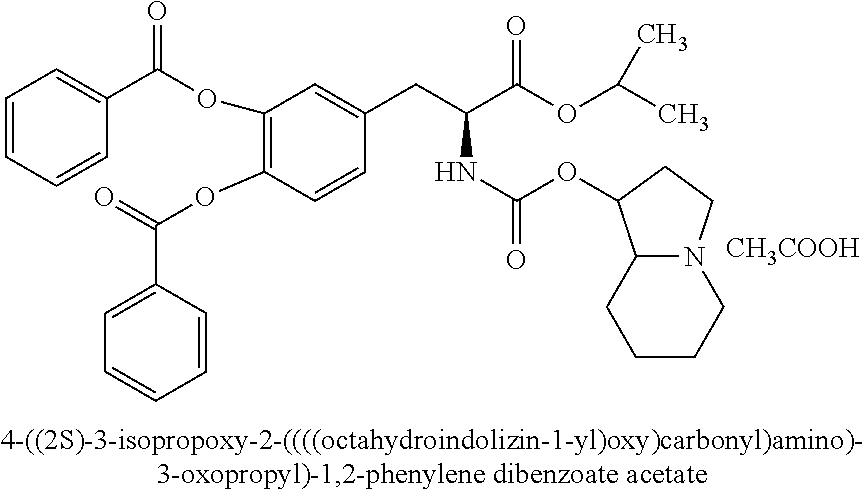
C1(OC(=O)C2=CC=CC=C2)=C(OC(=O)C2=CC=CC=C2)C=C(CC(C(OC(C)C)=O)NC(=O)OC2C3N(CCCC3)CC2)C=C1.[CH3COOH]
